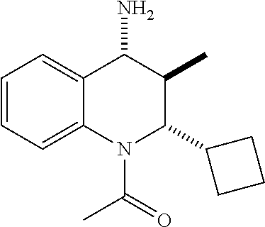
C1=CC=C2C(=C1)C(N)C(C)C(C1CCC1)N2C(=O)C
